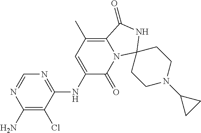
N1=C(NC2=CC(C)=C3N(C2=O)C2(NC3=O)CCN(C3CC3)CC2)C(Cl)=C(N)N=C1
